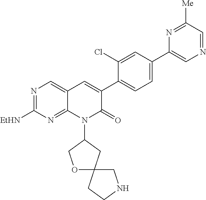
N1=C([EtHN])N=C2C(=C1)C=C(C1=CC=C(C3=CN=CC([Me])=N3)C=C1Cl)C(=O)N2C1CC2(OC1)CNCC2
